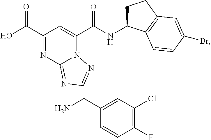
C1(C(O)=O)=NC2=NC=NN2C(C(NC2CCC3=C2C=CC(Br)=C3)=O)=C1.C1(CN)=CC(Cl)=C(F)C=C1
